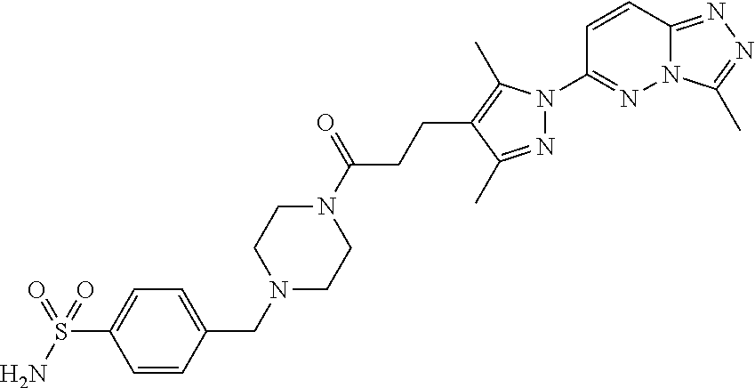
N12C(=NN=C1C)C=CC(N1N=C(C)C(CCC(N3CCN(CC4=CC=C(S(N)(=O)=O)C=C4)CC3)=O)=C1C)=N2
